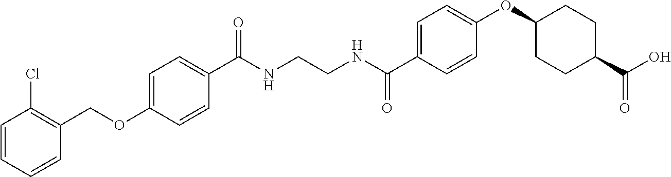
C(NCCNC(C1=CC=C(OC2CCC(C(O)=O)CC2)C=C1)=O)(=O)C1=CC=C(OCC2=C(Cl)C=CC=C2)C=C1
